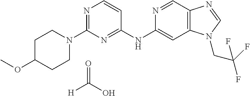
C1(N2CCC(OC)CC2)=NC=CC(NC2=CC3=C(C=N2)N=CN3CC(F)(F)F)=N1.O=C(O)[H]
